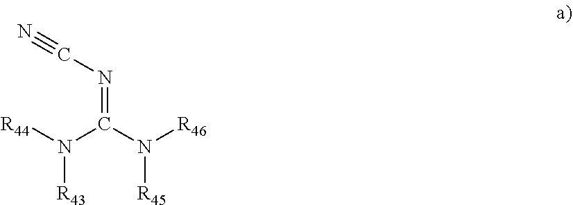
N([R43])(C(N([R45])[R46])=NC#N)[R44]
